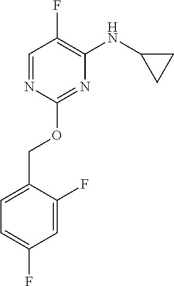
C1=C(COC2=NC(NC3CC3)=C(F)C=N2)C(F)=CC(F)=C1
